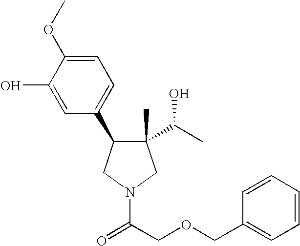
C1(C)(C(C)O)C(C2=CC=C(OC)C(O)=C2)CN(C(=O)COCC2=CC=CC=C2)C1
